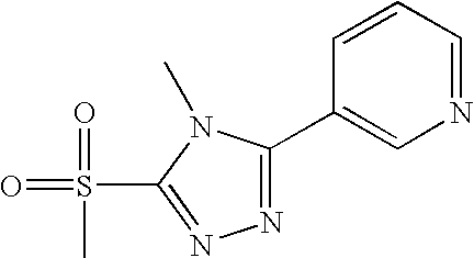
C1=CC(C2=NN=C(S(=O)(=O)C)N2C)=CN=C1
